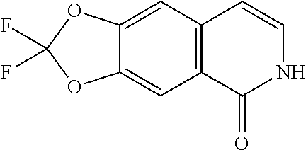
C12=C(C=C3C(=C1)OC(F)(F)O3)C=CNC2=O
